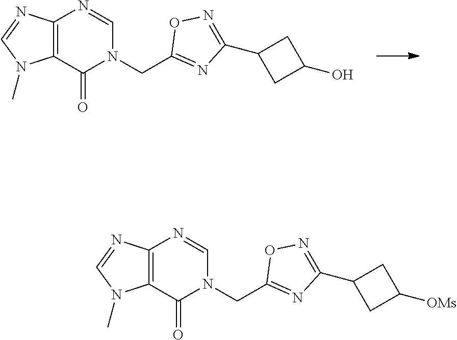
C1(CN2C=NC3=C(C2=O)N(C)C=N3)=NC(C2CC(O)C2)=NO1.C1(CN2C=NC3=C(C2=O)N(C)C=N3)=NC(C2CC([OMs])C2)=NO1
